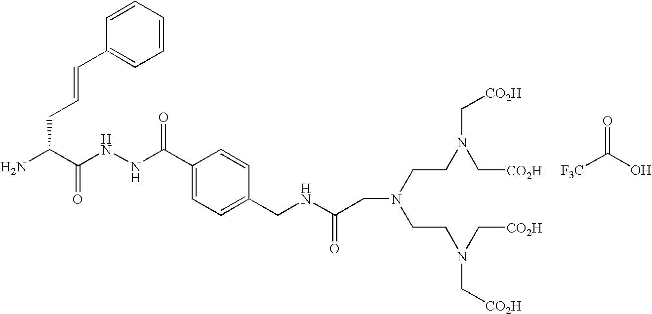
O=C(O)[F3C].C(C(N)C(NNC(=O)C1=CC=C(CNC(CN(CCN(C[CO2H])C[CO2H])CCN(C[CO2H])C[CO2H])=O)C=C1)=O)C=CC1=CC=CC=C1
